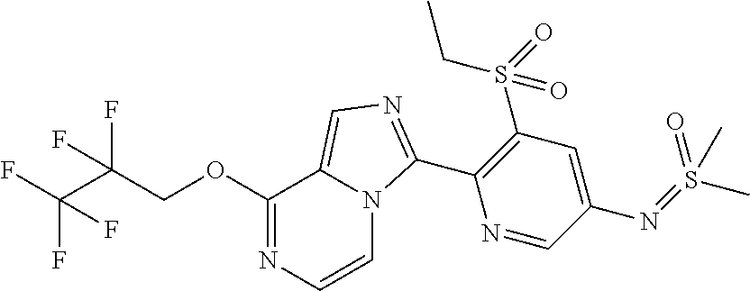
FC(C(F)(COC1=NC=CN2C1=CN=C2C1=C(S(CC)(=O)=O)C=C(N=S(=O)(C)C)C=N1)F)(F)F
